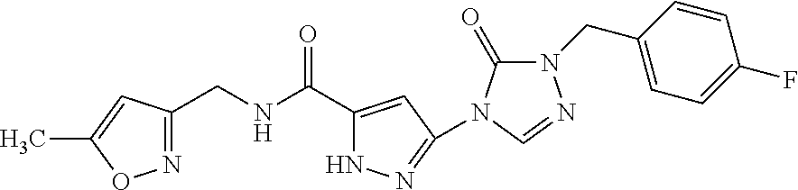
N1=C(CNC(C2=CC(N3C(=O)N(CC4=CC=C(F)C=C4)N=C3)=NN2)=O)C=C(C)O1
